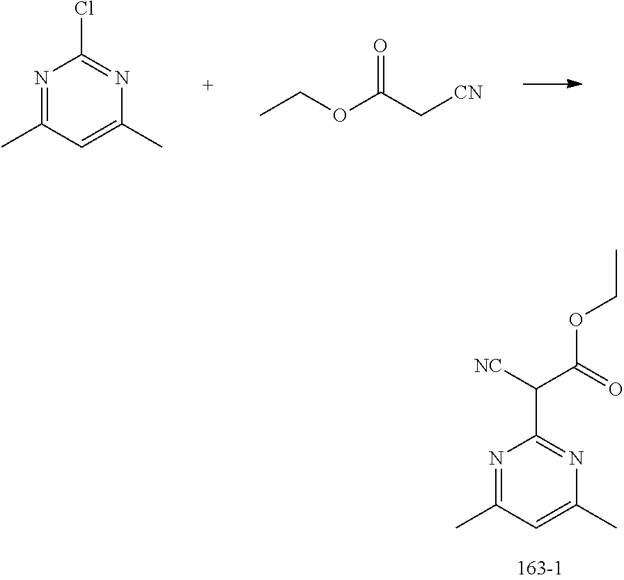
N1=C(C)C=C(C)N=C1Cl.CCOC(C[CN])=O.N1=C(C)C=C(C)N=C1C([NC])C(=O)OCC
